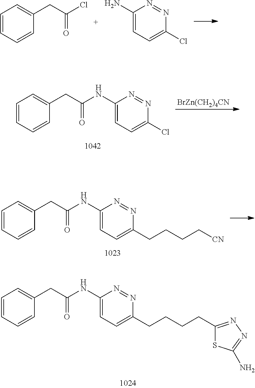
C1=CC=CC(CC(Cl)=O)=C1.C1(N)=CC=C(Cl)N=N1.C1=CC=CC(CC(NC2=CC=C(Cl)N=N2)=O)=C1.[BrZn(CH2)4CN].C1=CC=CC(CC(NC2=CC=C(CCCC[CN])N=N2)=O)=C1.C1=CC=CC(CC(NC2=CC=C(CCCCC3=NN=C(N)S3)N=N2)=O)=C1
